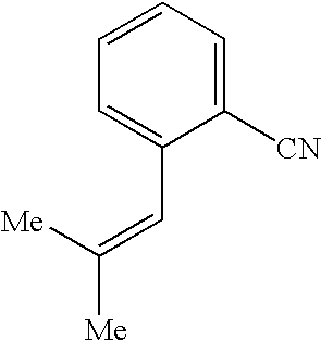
C1([CN])=CC=CC=C1C=C([Me])[Me]
